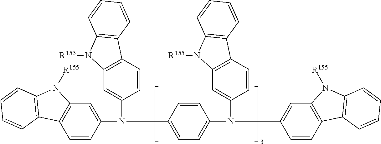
C1=CC2=C(C=C1N(C1=CC=C(N(C3=CC4=C(C=C3)C3=C(N4[R155])C=CC=C3)C3=CC4=C(C=C3)C3=C(N4[R155])C=CC=C3)C=C1)C1=CC3=C(C=C1)C1=C(N3[R155])C=CC=C1)N([R155])C1=C2C=CC=C1
